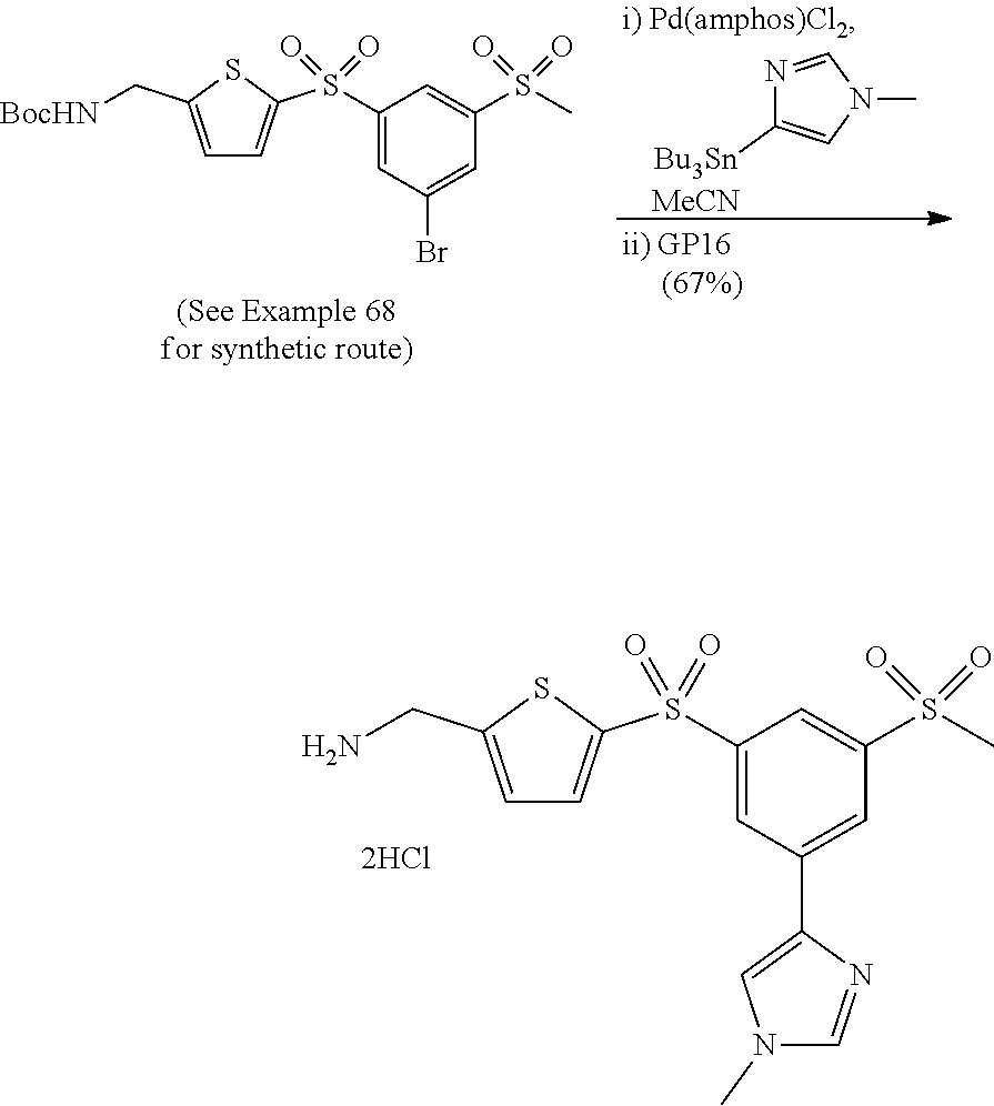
N1=CN(C)C=C1[Bu3Sn].[MeCN].C1(S(C2=CC=C(C[BocHN])S2)(=O)=O)=CC(Br)=CC(S(C)(=O)=O)=C1.C1(S(C2=CC=C(CN)S2)(=O)=O)=CC(C2=CN(C)C=N2)=CC(S(C)(=O)=O)=C1
